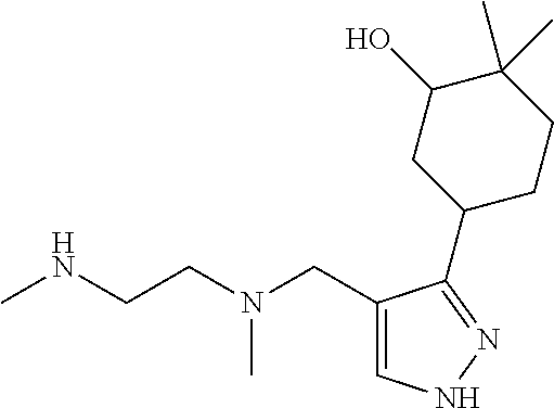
CNCCN(CC1=CNN=C1C1CCC(C)(C)C(O)C1)C
